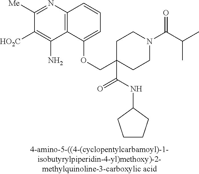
C1([Me])=NC2=C(C(N)=C1[HO2C])C(OCC1(C(=O)NC3CCCC3)CCN(C(C(C)C)=O)CC1)=CC=C2
